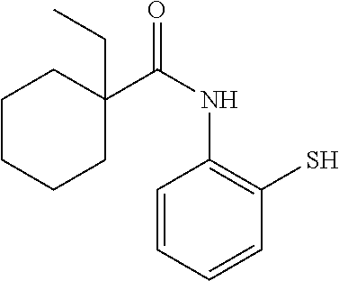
C1=CC=CC(S)=C1NC(=O)C1(CC)CCCCC1
